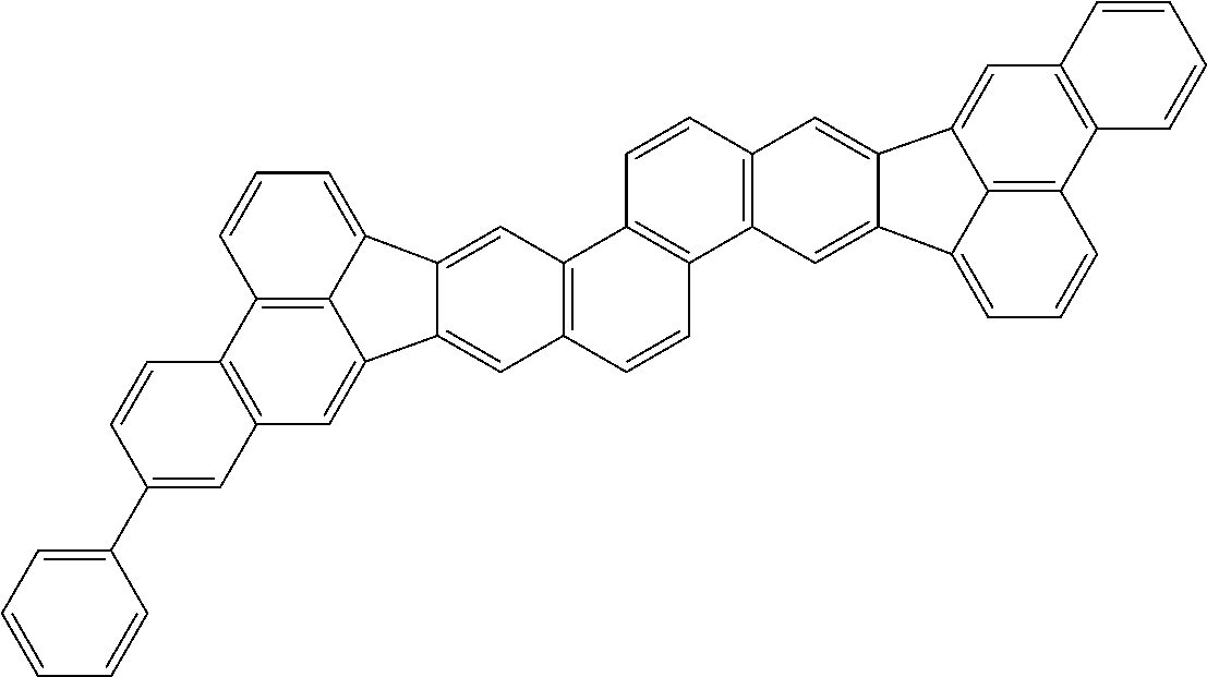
C12=C(C=C3C4=C1C=CC=C4C1=CC4=C(C=CC5=C4C=CC4=C5C=C5C(=C4)C4=CC6=C(C7=C4C5=CC=C7)C=CC=C6)C=C31)C=C(C1=CC=CC=C1)C=C2
